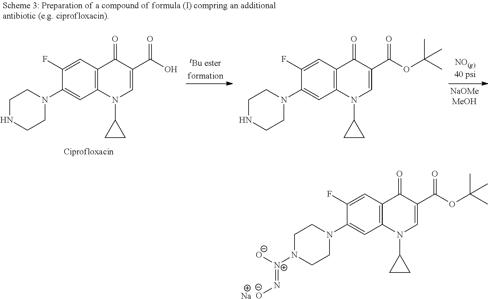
C1=C(F)C(N2CCN([N+]([O-])=N[O-])CC2)=CC2=C1C(=O)C(C(OC(C)(C)C)=O)=CN2C1CC1.[Na].C1=C(F)C(N2CCNCC2)=CC2=C1C(=O)C(C(O)=O)=CN2C1CC1.C1=C(F)C(N2CCNCC2)=CC2=C1C(=O)C(C(OC(C)(C)C)=O)=CN2C1CC1
